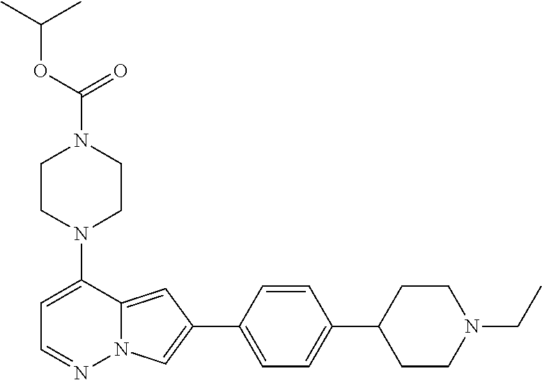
N1(C2=CC=NN3C2=CC(C2=CC=C(C4CCN(CC)CC4)C=C2)=C3)CCN(C(OC(C)C)=O)CC1
